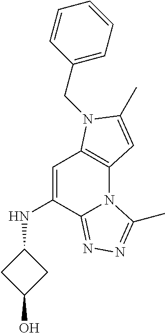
C1=C(NC2CC(O)C2)C2=NN=C(C)N2C2=C1N(CC1=CC=CC=C1)C(C)=C2
